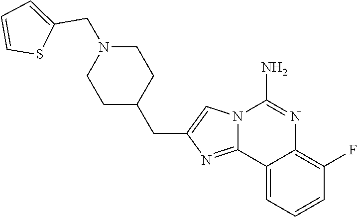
C1C(CC2=CN3C(=N2)C2=CC=CC(F)=C2N=C3N)CCN(CC2=CC=CS2)C1
